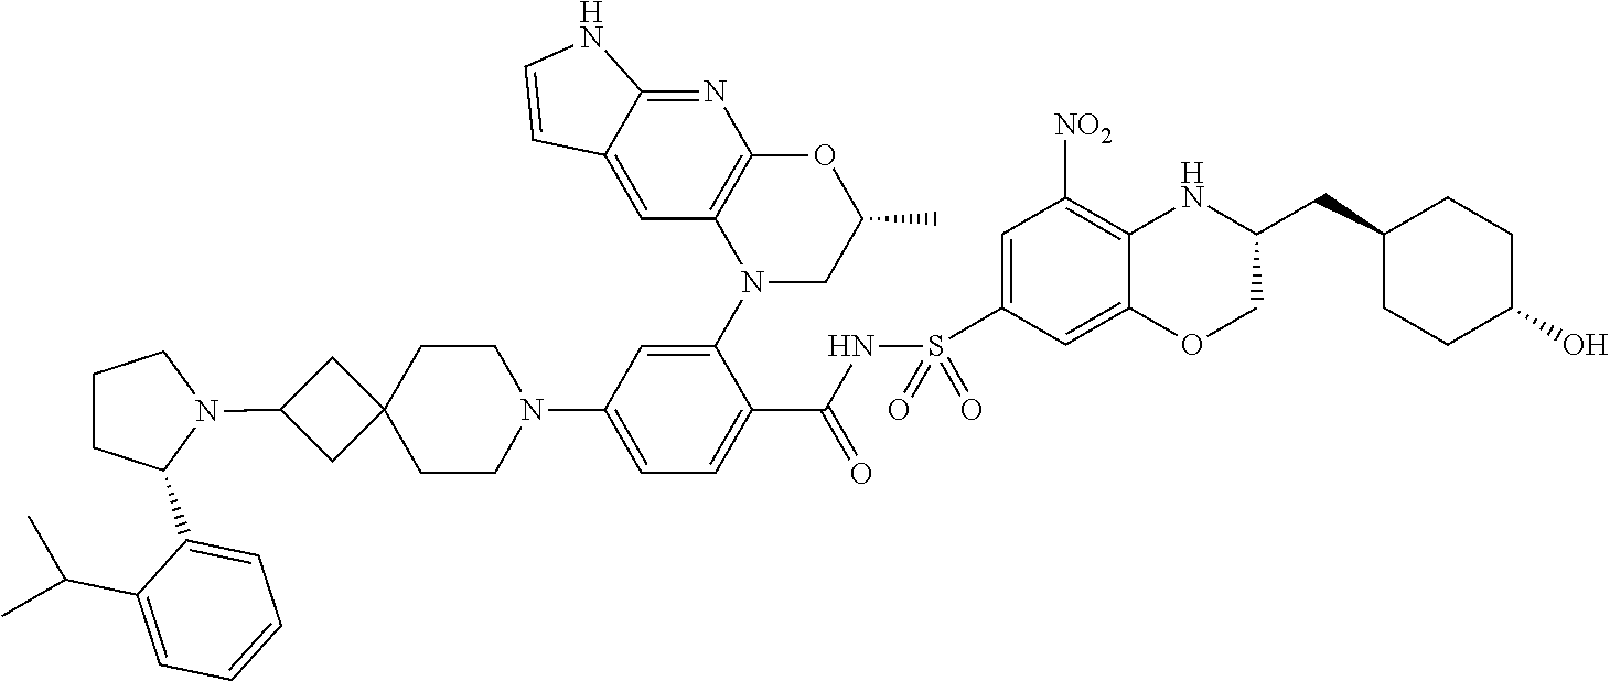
C1=C2C(=NC3=C1N(C1=CC(N4CCC5(CC4)CC(N4CCCC4C4=CC=CC=C4C(C)C)C5)=CC=C1C(NS(=O)(=O)C1=CC([NO2])=C4C(=C1)OCC(CC1CCC(O)CC1)N4)=O)CC(C)O3)NC=C2
